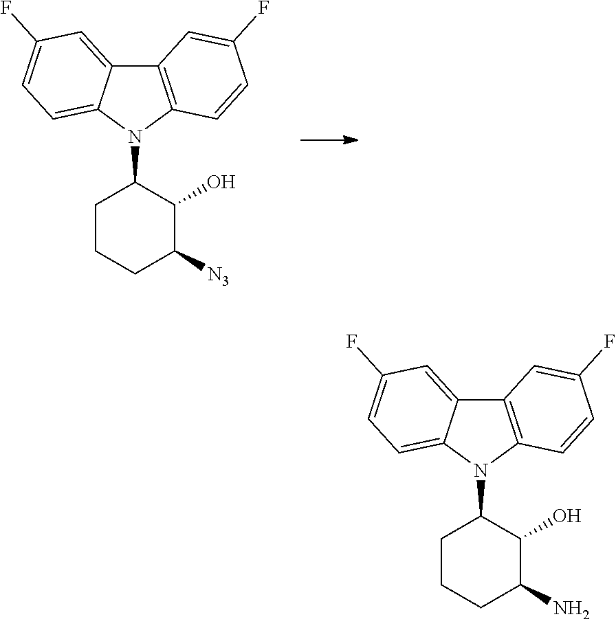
C12=C(N(C3CCCC([N3])C3O)C3=CC=C(F)C=C13)C=CC(F)=C2.C12=C(N(C3CCCC(N)C3O)C3=CC=C(F)C=C13)C=CC(F)=C2
